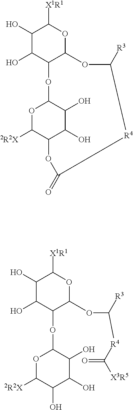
C1(O)C(O)C2C(OC1[X1R1])OC([R3])[R4]C(=O)OC1C([2R2X])OC(O2)C(O)C1O.C1(O)C(O)C(OC2OC([2R2X])C(O)C(O)C2O)C(OC([R3])[R4]C([X3R5])=O)OC1[X1R1]
